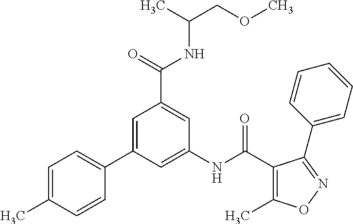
C1=C(C)C=CC(C2=CC(C(=O)NC(COC)C)=CC(NC(C3=C(C)ON=C3C3=CC=CC=C3)=O)=C2)=C1
